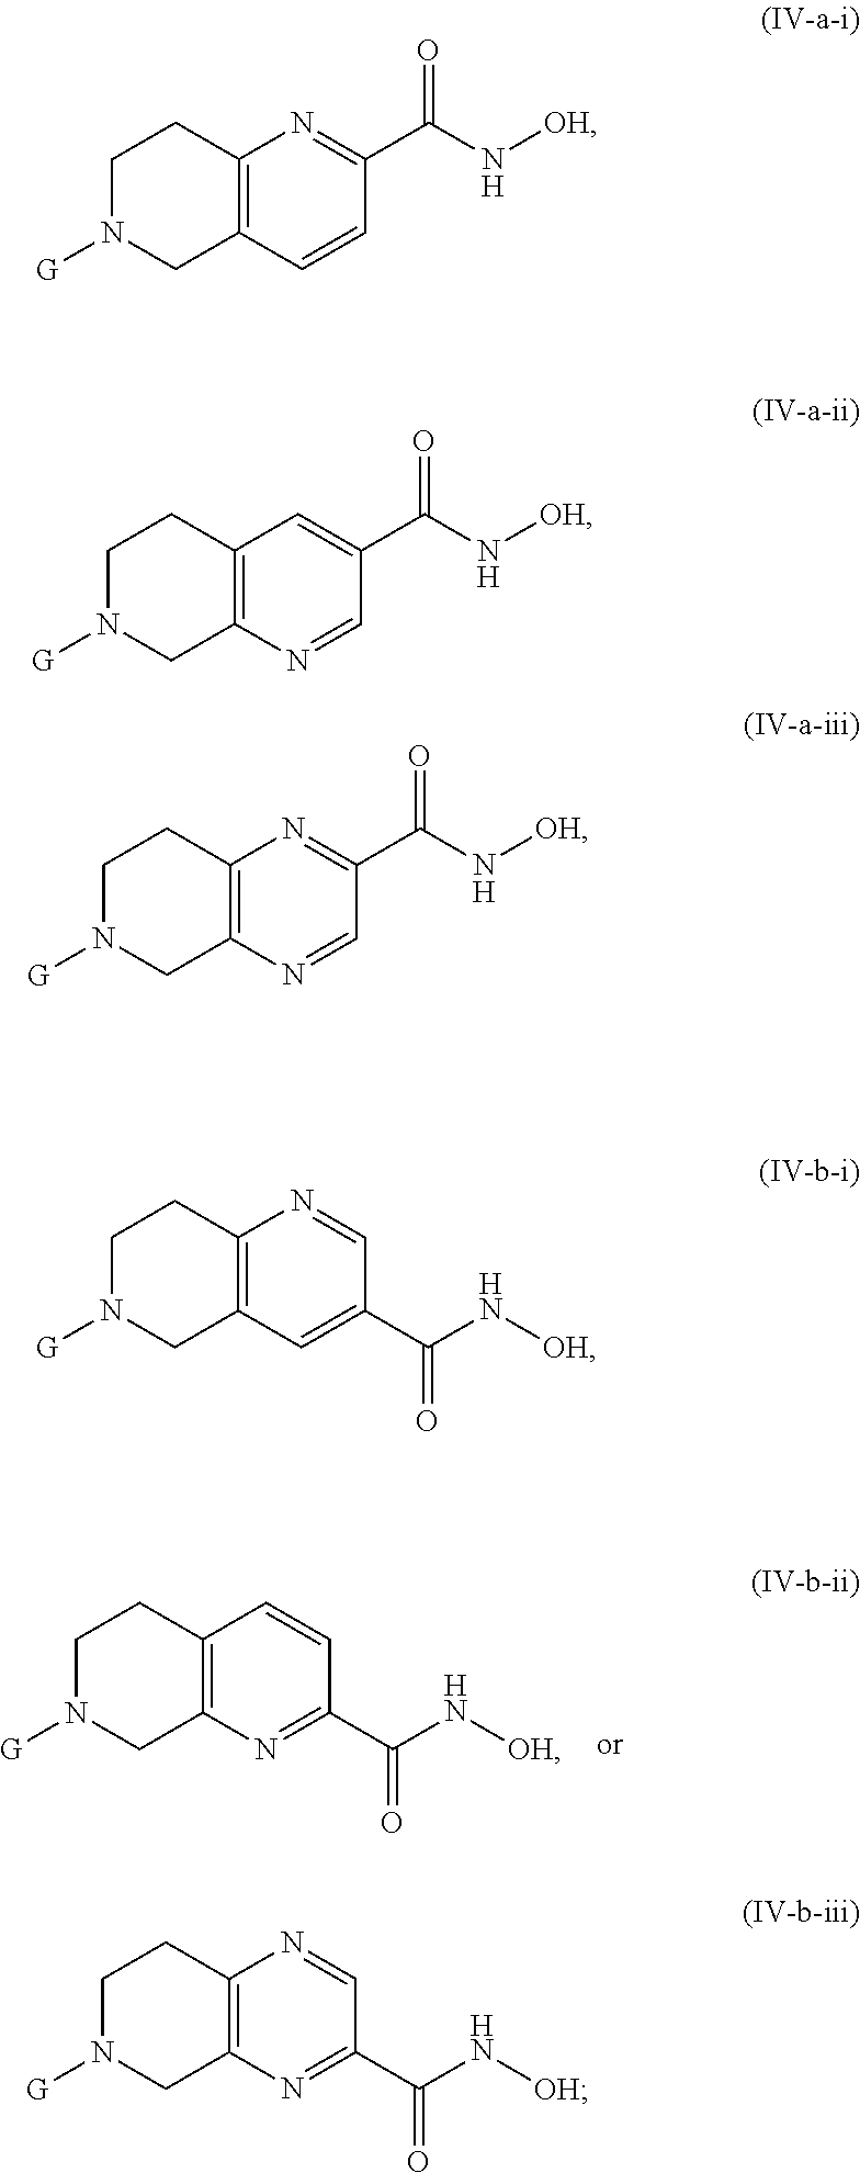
C1N([G])CC2=C(C1)N=C(C(N[OH])=O)C=C2.C1N([G])CC2=C(C1)C=C(C(N[OH])=O)C=N2.C1N([G])CC2=C(C1)N=C(C(N[OH])=O)C=N2.C1N([G])CC2=C(C1)C=CC(C(N[OH])=O)=N2.C1N([G])CC2=C(C1)N=CC(C(N[OH])=O)=C2.C1N([G])CC2=C(C1)N=CC(C(N[OH])=O)=N2
